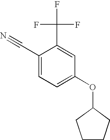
C1(C#N)=CC=C(OC2CCCC2)C=C1C(F)(F)F
